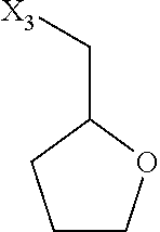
C1COC(C[X3])C1
